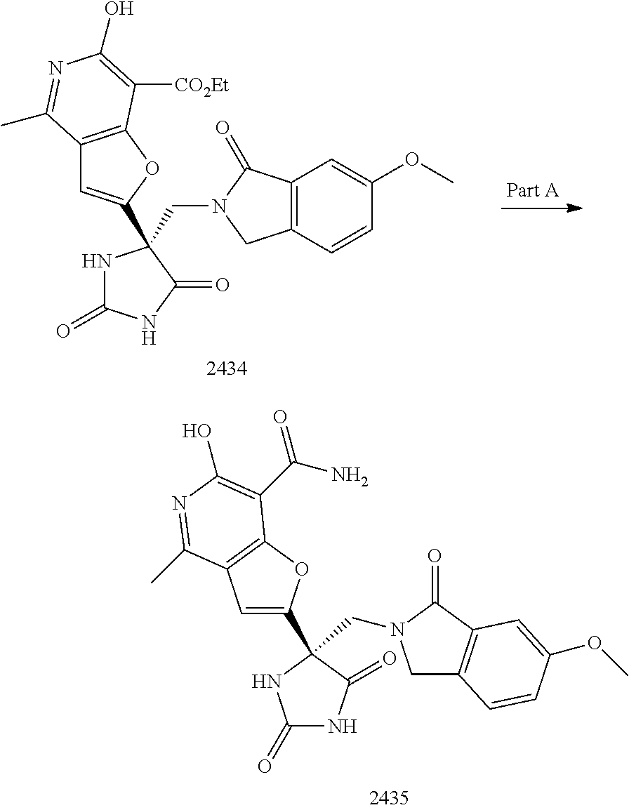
C1C2=C(C(=O)N1CC1(C3=CC4=C(O3)C(C(N)=O)=C(O)N=C4C)C(=O)NC(=O)N1)C=C(OC)C=C2.N1C(=O)NC(=O)C1(CN1CC2=C(C1=O)C=C(OC)C=C2)C1=CC2=C(O1)C([CO2Et])=C(O)N=C2C
